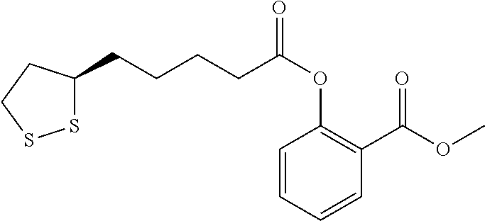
C1=CC=CC(C(OC)=O)=C1OC(=O)CCCCC1SSCC1
